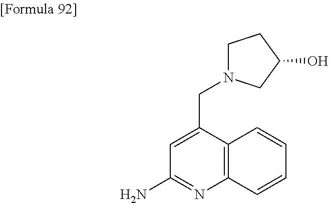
C1(N)=NC2=C(C(CN3CCC(O)C3)=C1)C=CC=C2
